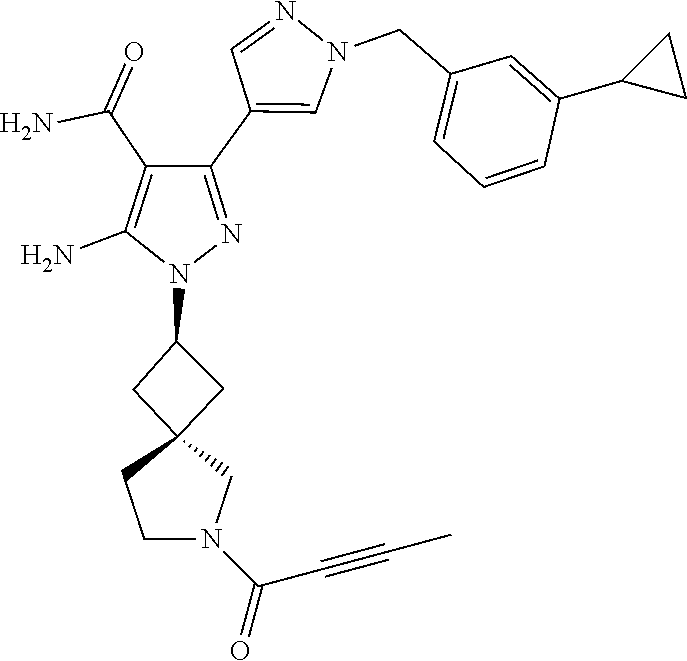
C12(CC(N3N=C(C4=CN(CC5=CC=CC(C6CC6)=C5)N=C4)C(C(N)=O)=C3N)C1)CCN(C(=O)C#CC)C2
